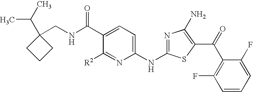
C1=C(C(=O)NCC2(C(C)C)CCC2)C([R2])=NC(NC2=NC(N)=C(C(C3=C(F)C=CC=C3F)=O)S2)=C1
